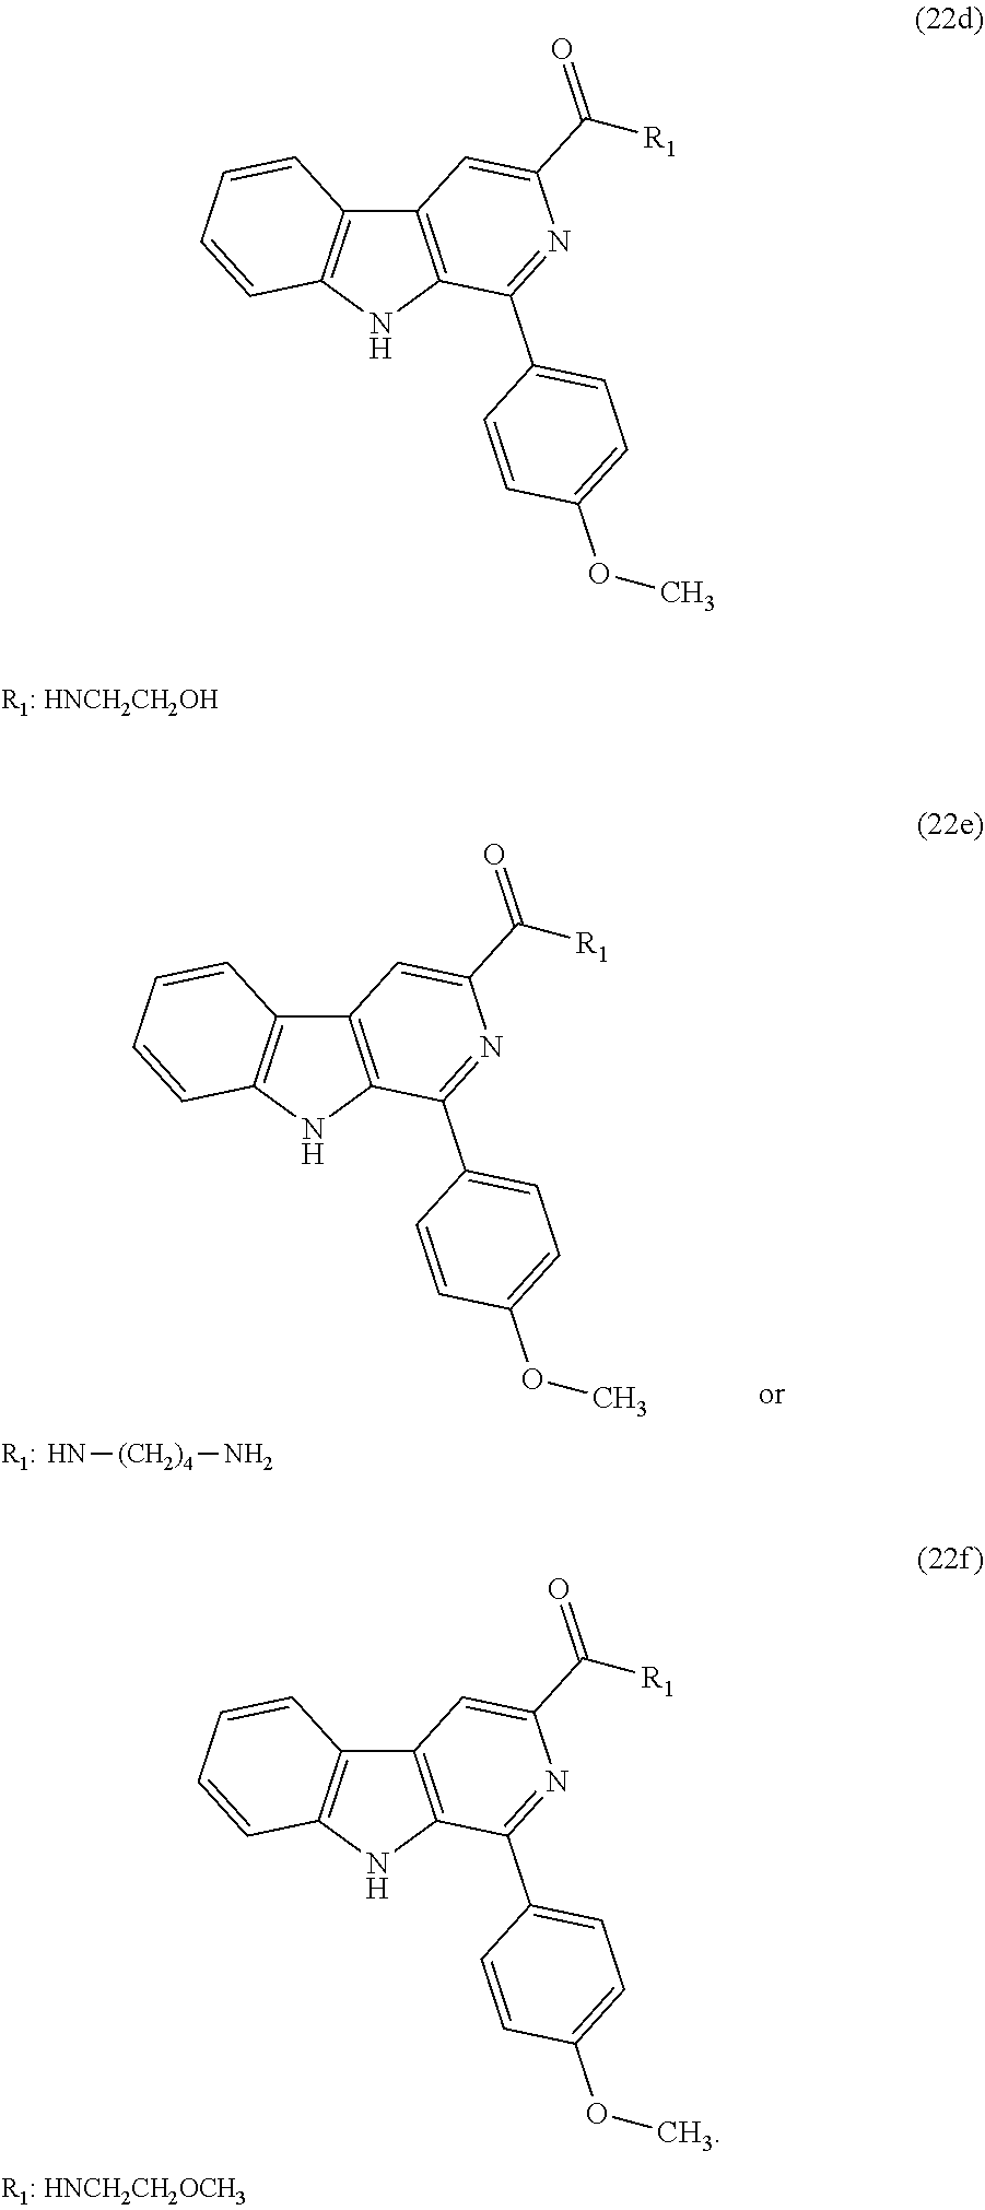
C12=C(NC3=C1C=CC=C3)C(C1=CC=C(OC)C=C1)=NC(C(=O)[R1])=C2.C12=C(NC3=C1C=CC=C3)C(C1=CC=C(OC)C=C1)=NC(C(=O)[R1])=C2.C12=C(NC3=C1C=CC=C3)C(C1=CC=C(OC)C=C1)=NC(C(=O)[R1])=C2.N[(CH2)4]N
